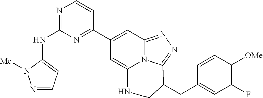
N1=CC=C(NC2=NC=CC(C3=CC4=NN=C5N4C(=C3)NCC5CC3=CC(F)=C([OMe])C=C3)=N2)N1[Me]
